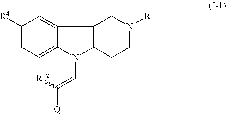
C1([R4])=CC=C2C(=C1)C1=C(N2C=C([R12])[Q])CCN([R1])C1
